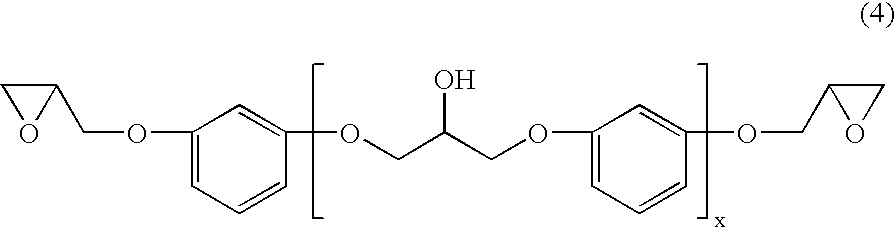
C1(COC2=CC=CC(OCC(O)COC3=CC=CC(OCC4CO4)=C3)=C2)CO1
